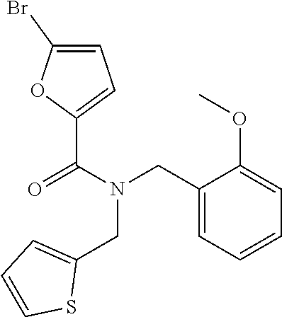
C1(CN(C(=O)C2=CC=C(Br)O2)CC2=CC=CS2)=CC=CC=C1OC
